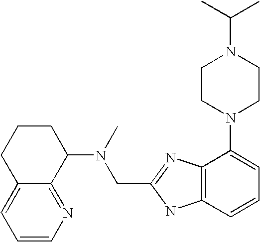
C12=CC=CN=C1C(N(C)CC1=NC3=C(N1)C=CC=C3N1CCN(C(C)C)CC1)CCC2
